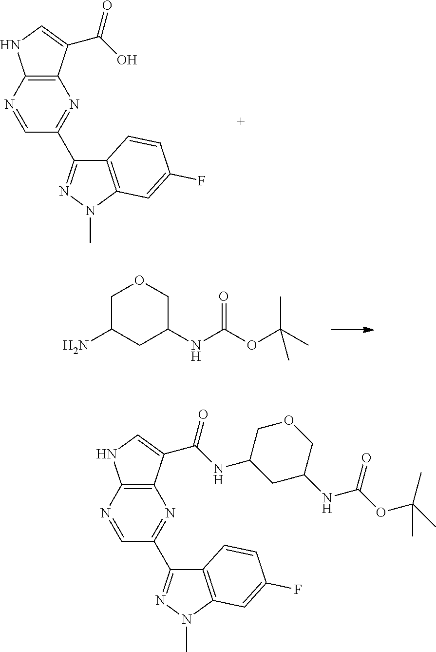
C12=C(N=CC(C3=NN(C)C4=C3C=CC(F)=C4)=N1)NC=C2C(O)=O.C1C(N)CC(NC(OC(C)(C)C)=O)CO1.C12=C(N=CC(C3=NN(C)C4=C3C=CC(F)=C4)=N1)NC=C2C(=O)NC1COCC(NC(OC(C)(C)C)=O)C1
